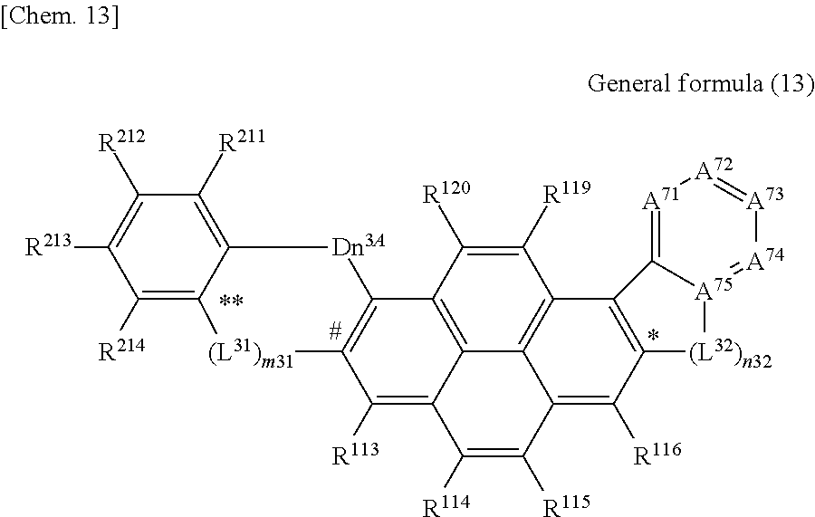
C1([R113])=C2C3=C(C4=C1[(L31)m31]C1=C([R214])C([R213])=C([R212])C([R211])=C1[Dn3A]4)C([R120])=C([R119])C1=C3C(=C([R116])C3=C1C1=[A71][A72]=[A73][A74]=[A75]1[(L32)n32]3)C([R115])=C2[R114]
